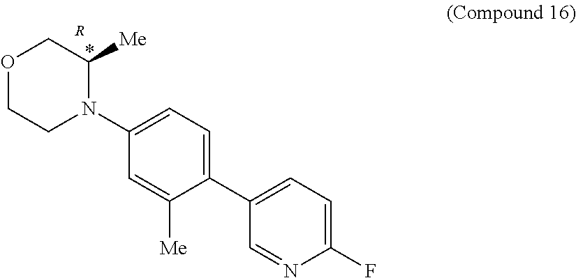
C1(C2=CC=C(F)N=C2)=CC=C(N2C([Me])COCC2)C=C1[Me].[R]
